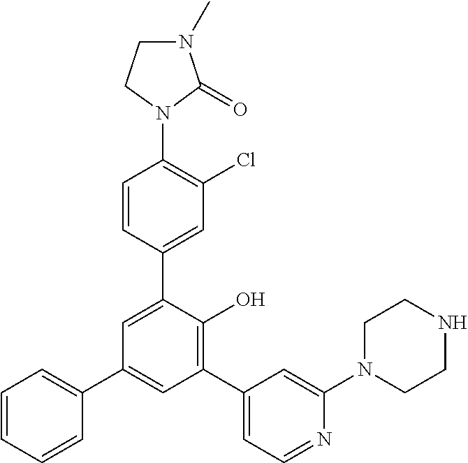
C1(N2C(=O)N(C)CC2)=C(Cl)C=C(C2=CC(C3=CC=CC=C3)=CC(C3=CC=NC(N4CCNCC4)=C3)=C2O)C=C1
